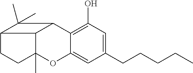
C12C3C4=C(O)C=C(CCCCC)C=C4OC1(C)CCC2C3(C)C
